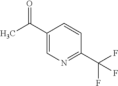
CC(C1=CN=C(C(F)(F)F)C=C1)=O
